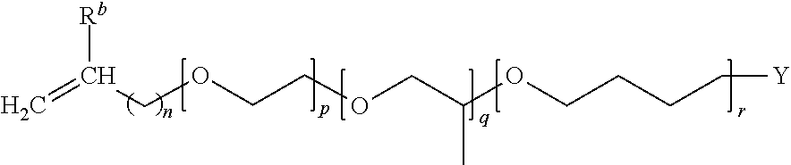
C=C(COCCOCC(C)OCCCC[Y])[Rb]
